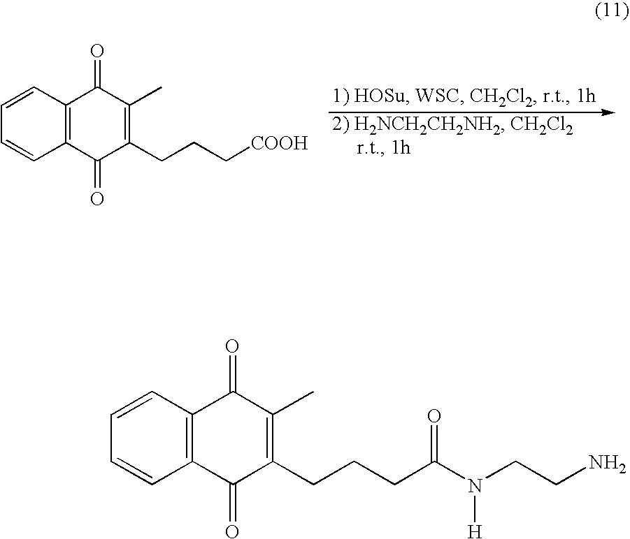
C1=CC2=C(C=C1)C(=O)C(CCC[COOH])=C(C)C2=O.C1=CC2=C(C=C1)C(=O)C(CCCC(N(CCN)[H])=O)=C(C)C2=O
